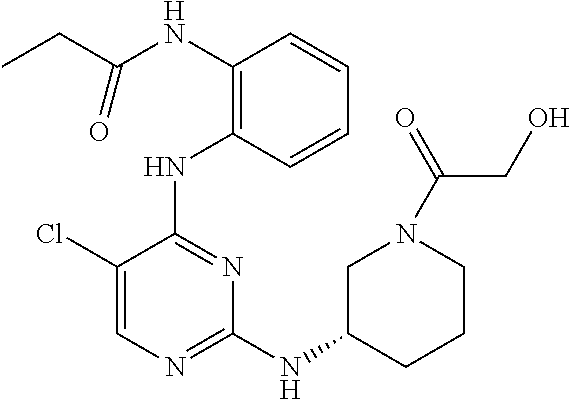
C1=CC(NC2=NC(NC3CCCN(C(=O)CO)C3)=NC=C2Cl)=C(NC(CC)=O)C=C1
